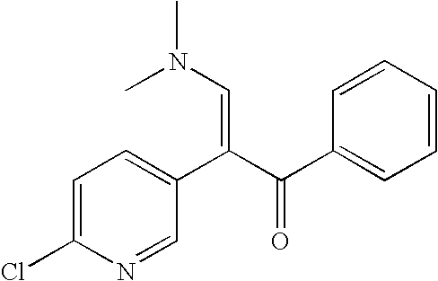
C1=C(Cl)N=CC(C(C(=O)C2=CC=CC=C2)=CN(C)C)=C1
